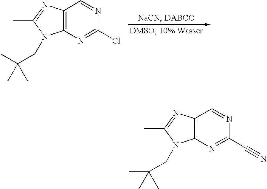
C12=C(N=C(Cl)N=C1)N(CC(C)(C)C)C(C)=N2.C12=C(N=C(C#N)N=C1)N(CC(C)(C)C)C(C)=N2
